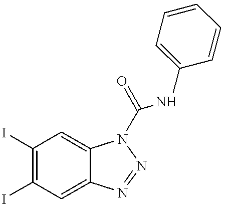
C1(I)=C(I)C=C2C(=C1)N(C(NC1=CC=CC=C1)=O)N=N2
